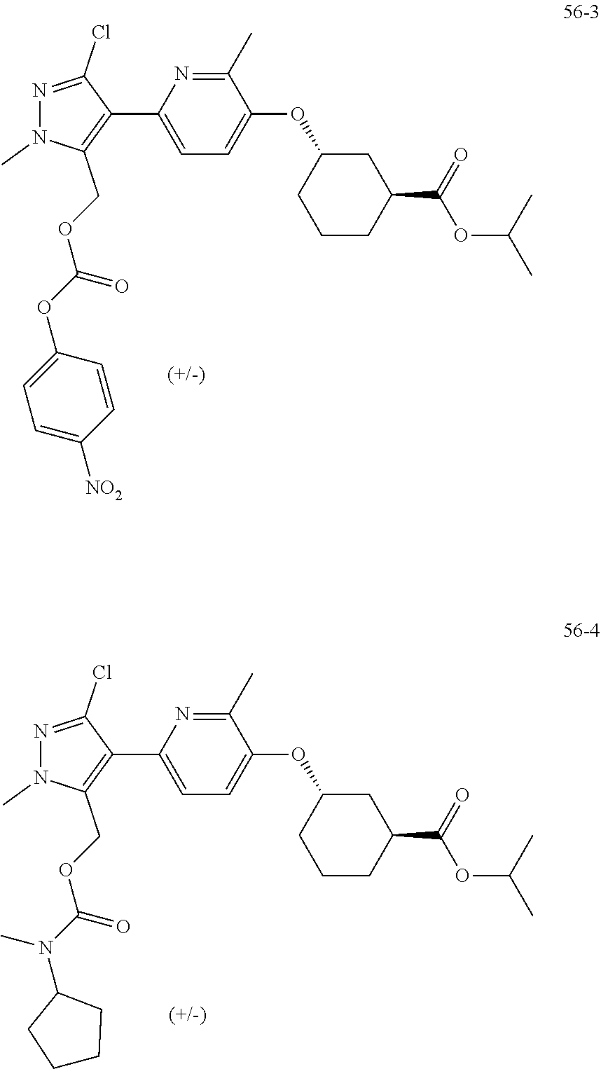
C1=C(C2=C(COC(OC3=CC=C([NO2])C=C3)=O)N(C)N=C2Cl)N=C(C)C(OC2CCCC(C(=O)OC(C)C)C2)=C1.C1=C(C2=C(COC(N(C3CCCC3)C)=O)N(C)N=C2Cl)N=C(C)C(OC2CCCC(C(=O)OC(C)C)C2)=C1
